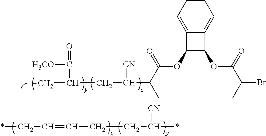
C12=CC=CC=C1C(OC(C(C([CN])CC(C(=O)[H3CO])CC)C)=O)C2OC(C(Br)C)=O.CC(*)C=CCCC(*)[CN]
